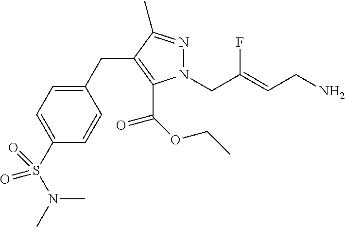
N1(CC(=CCN)F)N=C(C)C(CC2=CC=C(S(=O)(=O)N(C)C)C=C2)=C1C(OCC)=O
